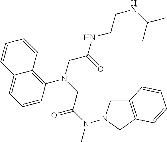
N(C(CN(CC(=O)NCCNC(C)C)C1=C2C(=CC=C1)C=CC=C2)=O)(C)N1CC2=C(C1)C=CC=C2
